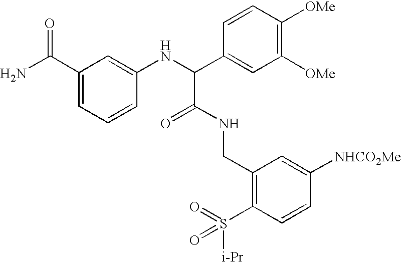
NC(C1=CC=CC(NC(C2=CC([OMe])=C([OMe])C=C2)C(=O)NCC2=C(S([i-Pr])(=O)=O)C=CC([NHCO2Me])=C2)=C1)=O
